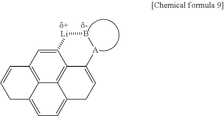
C12=CC3=C4C5=C1C(=CCC5=CC=C4CC=C3)[A]B[Li]2
